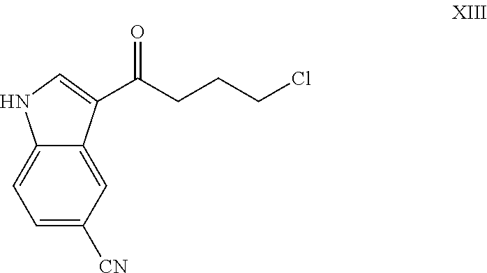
C1=C([CN])C=C2C(=C1)NC=C2C(CCCCl)=O
